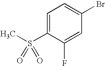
C1=C(S(C)(=O)=O)C(F)=CC(Br)=C1
